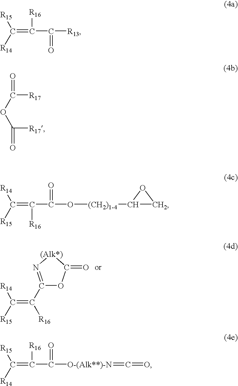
C1(C([R16])=C([R14])[R15])=N[(Alk*)]C(=O)O1.C(=C([R16])C(=O)[R13])([R14])[R15].[R17]C(=O)OC([R17])=O.C(=C(C(=O)O[(CH2)1-4]C1CO1)[R16])([R15])[R14].C(=C([R16])C(=O)[O-(Alk**)-N]=C=O)([R15])[R14]
